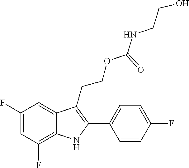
C1(F)=C2C(=CC(F)=C1)C(CCOC(NCCO)=O)=C(C1=CC=C(F)C=C1)N2
